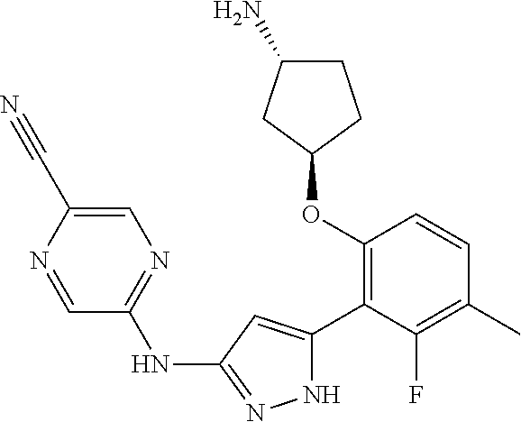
C1(OC2=C(C3=CC(NC4=NC=C(C#N)N=C4)=NN3)C(F)=C(C)C=C2)CCC(N)C1
